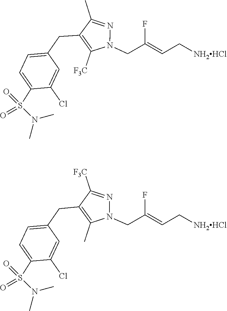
N1(CC(=CC[NH2HCl])F)N=C(C)C(CC2=CC=C(S(=O)(N(C)C)=O)C(Cl)=C2)=C1[F3C].N1(CC(=CC[NH2HCl])F)N=C([F3C])C(CC2=CC=C(S(=O)(N(C)C)=O)C(Cl)=C2)=C1C
